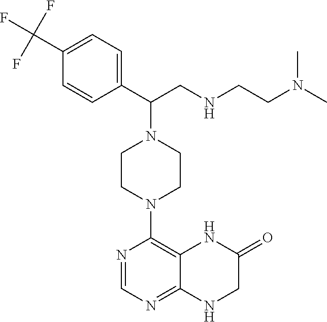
C(C1=CC=C(C(CNCCN(C)C)N2CCN(C3=C4NC(=O)CNC4=NC=N3)CC2)C=C1)(F)(F)F
